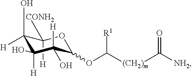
[H]C1([CONH2])C(O)([H])C([H])(O)C([H])(O)C(OC([(CH2)m]C([NH2])=O)[R1])O1
